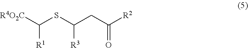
[R4O2C]C(SC(CC([R2])=O)[R3])[R1]
